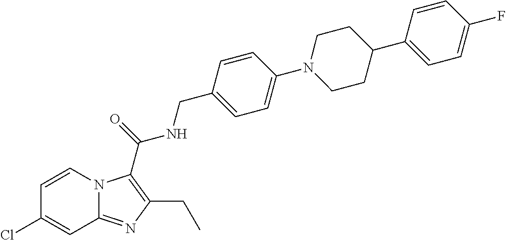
C1=CN2C(=NC(CC)=C2C(=O)NCC2=CC=C(N3CCC(C4=CC=C(F)C=C4)CC3)C=C2)C=C1Cl
